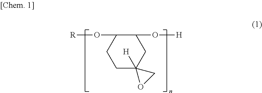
C1(O[H])C(O[R])CCC2([H])(C1)OC2
